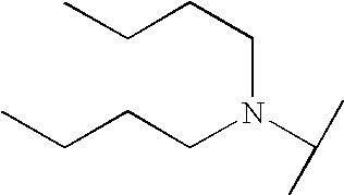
C(CN(CCCC)C(C)C)CC
